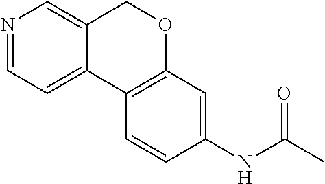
C12=CC=NC=C1COC1=C2C=CC(NC(C)=O)=C1
